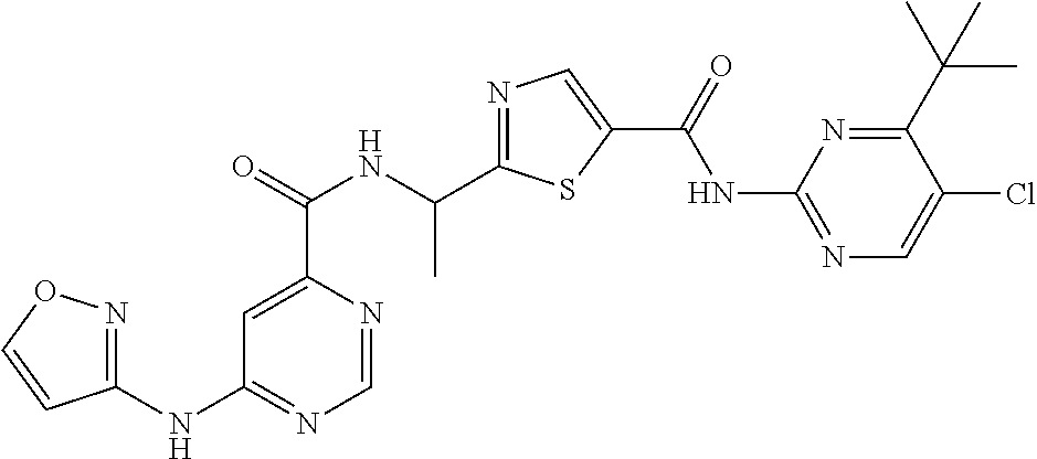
C1=NC(C(=O)NC(C2=NC=C(C(=O)NC3=NC=C(Cl)C(C(C)(C)C)=N3)S2)C)=CC(NC2=NOC=C2)=N1
